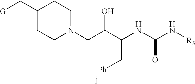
C1(C[G])CCN(CC(C(NC(N[R3])O)C[Ph])O)CC1
